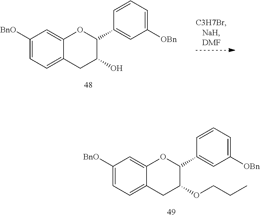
C1([BnO])=CC=C2C(=C1)OC(C1=CC([OBn])=CC=C1)C(OCCC)C2.C1([BnO])=CC=C2C(=C1)OC(C1=CC([OBn])=CC=C1)C(O)C2
